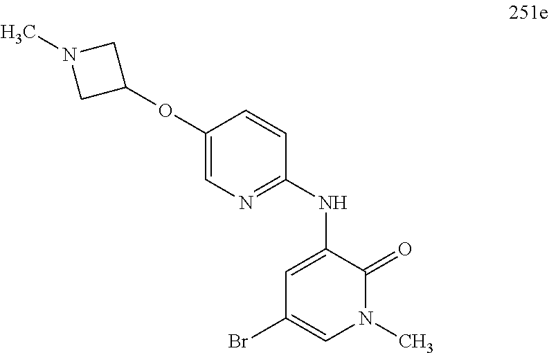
C1=C(NC2=NC=C(OC3CN(C)C3)C=C2)C(=O)N(C)C=C1Br
